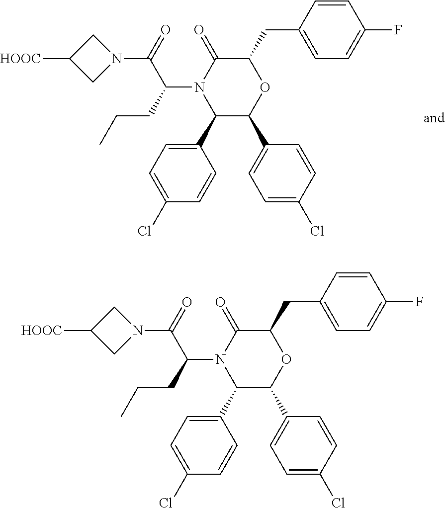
C1(C2=CC=C(Cl)C=C2)C(C2=CC=C(Cl)C=C2)OC(CC2=CC=C(F)C=C2)C(=O)N1C(CCC)C(=O)N1CC([HOOC])C1.C1(C2=CC=C(Cl)C=C2)C(C2=CC=C(Cl)C=C2)OC(CC2=CC=C(F)C=C2)C(=O)N1C(CCC)C(=O)N1CC([HOOC])C1
